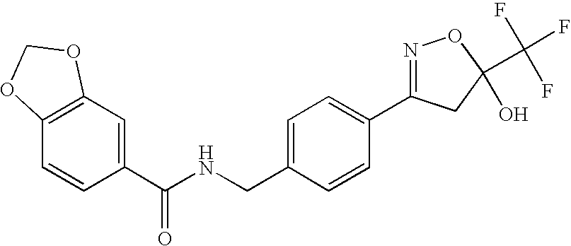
C1=CC2=C(C=C1C(NCC1=CC=C(C3=NOC(C(F)(F)F)(O)C3)C=C1)=O)OCO2
